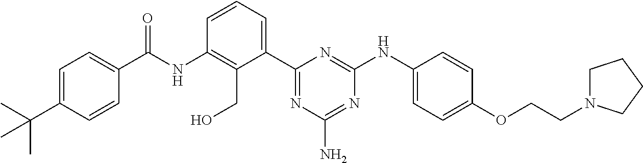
C(NC1=C(CO)C(C2=NC(N)=NC(NC3=CC=C(OCCN4CCCC4)C=C3)=N2)=CC=C1)(=O)C1=CC=C(C(C)(C)C)C=C1
